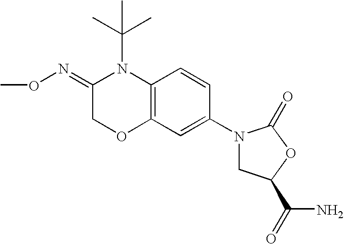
C12=C(C=CC(N3CC(C(N)=O)OC3=O)=C1)N(C(C)(C)C)C(=NOC)CO2
